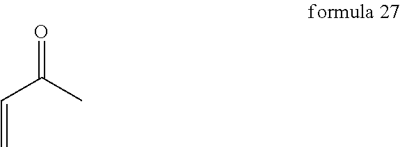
C(=C)C(=O)C
